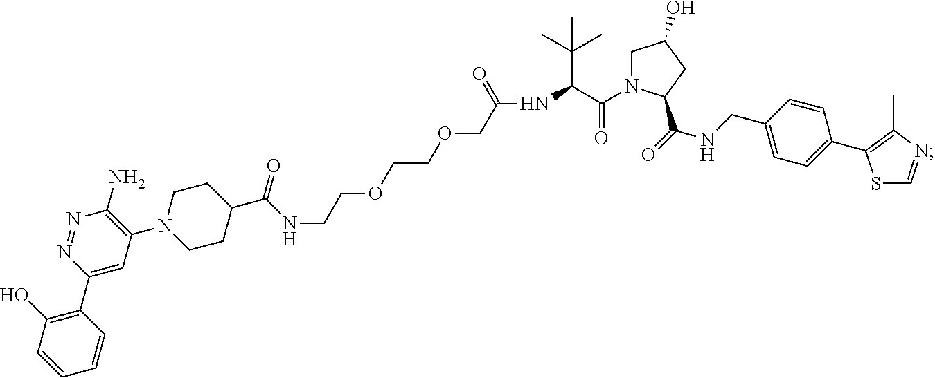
C1N(C(C(NC(COCCOCCNC(C2CCN(C3=C(N)N=NC(C4=C(O)C=CC=C4)=C3)CC2)=O)=O)C(C)(C)C)=O)C(C(NCC2=CC=C(C3=C(C)N=CS3)C=C2)=O)CC1O
